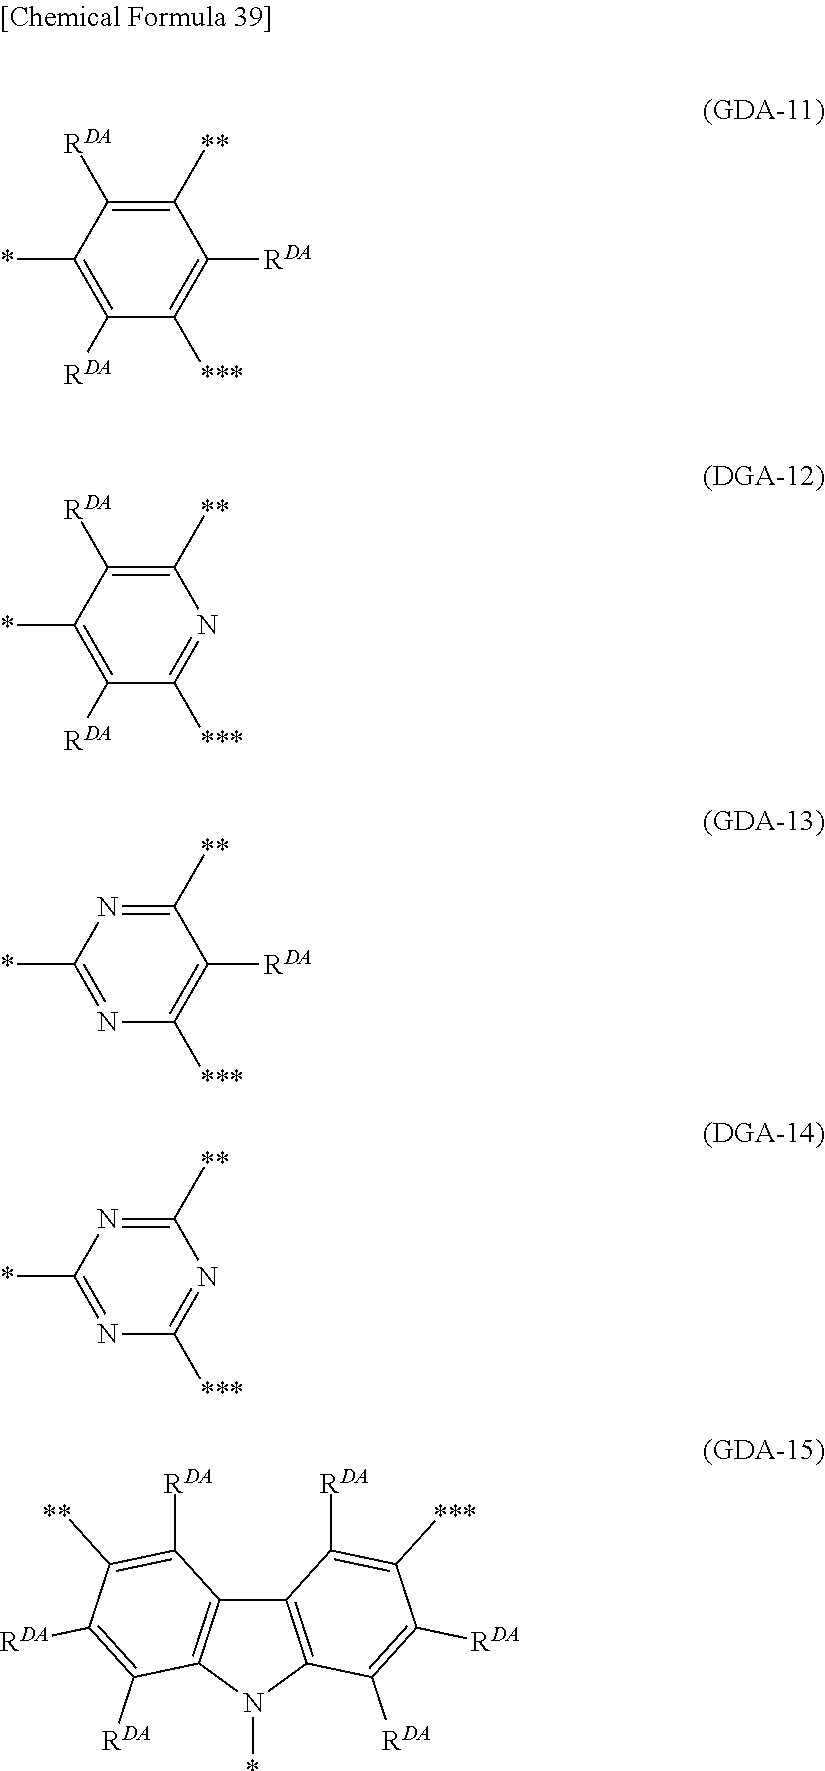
C1([**])=C([RDA])C(*)=C([RDA])C([***])=C1[RDA].C1([**])=C([RDA])C(*)=C([RDA])C([***])=N1.C1([**])=NC(*)=NC([***])=C1[RDA].C1([**])=NC(*)=NC([***])=N1.C12=C(N(*)C3=C1C([RDA])=C([**])C([RDA])=C3[RDA])C([RDA])=C([RDA])C([***])=C2[RDA]
